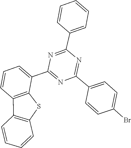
C1(C2=NC(C3=CC=CC=C3)=NC(C3=CC=CC4=C3SC3=C4C=CC=C3)=N2)=CC=C(Br)C=C1
